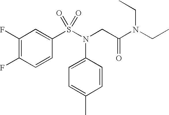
C1(F)=C(F)C=CC(S(N(CC(N(CC)CC)=O)C2=CC=C(C)C=C2)(=O)=O)=C1
